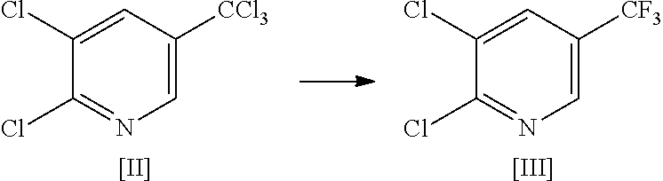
C1(Cl)=CC([CCl3])=CN=C1Cl.[[II]].C1(Cl)=CC([CF3])=CN=C1Cl.[[III]]
